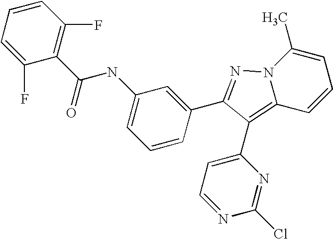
C1=CC=C(F)C(C(=O)NC2=CC=CC(C3=NN4C(=C3C3=CC=NC(Cl)=N3)C=CC=C4C)=C2)=C1F
